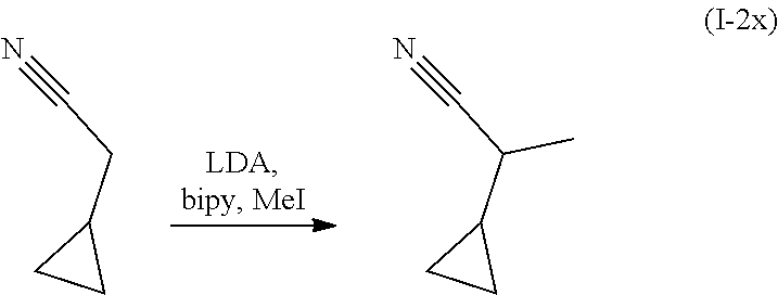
C1(CC#N)CC1.C1(C(C#N)C)CC1
